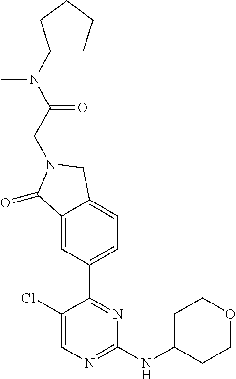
C1(Cl)=CN=C(NC2CCOCC2)N=C1C1=CC=C2C(=C1)C(=O)N(CC(N(C)C1CCCC1)=O)C2
